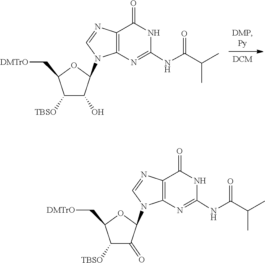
C1=NC2=C(N1C1OC(C[DMTrO])C([TBSO])C1O)N=C(NC(C(C)C)=O)NC2=O.C1(NC(C(C)C)=O)=NC2=C(N=CN2C2C(=O)C([TBSO])C(C[DMTrO])O2)C(=O)N1
